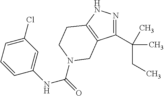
C1(NC(=O)N2CCC3=C(C(C(C)(CC)C)=NN3)C2)=CC(Cl)=CC=C1
